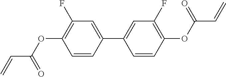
C1(F)=C(OC(C=C)=O)C=CC(C2=CC(F)=C(OC(C=C)=O)C=C2)=C1
